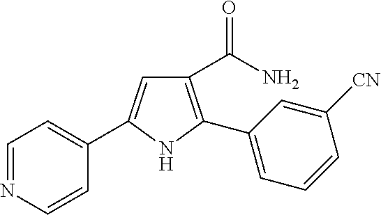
C1(C(N)=O)=C(C2=CC=CC([CN])=C2)NC(C2=CC=NC=C2)=C1
